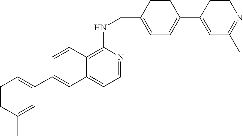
C1=CC(CNC2=C3C(=CC=N2)C=C(C2=CC=CC(C)=C2)C=C3)=CC=C1C1=CC(C)=NC=C1
